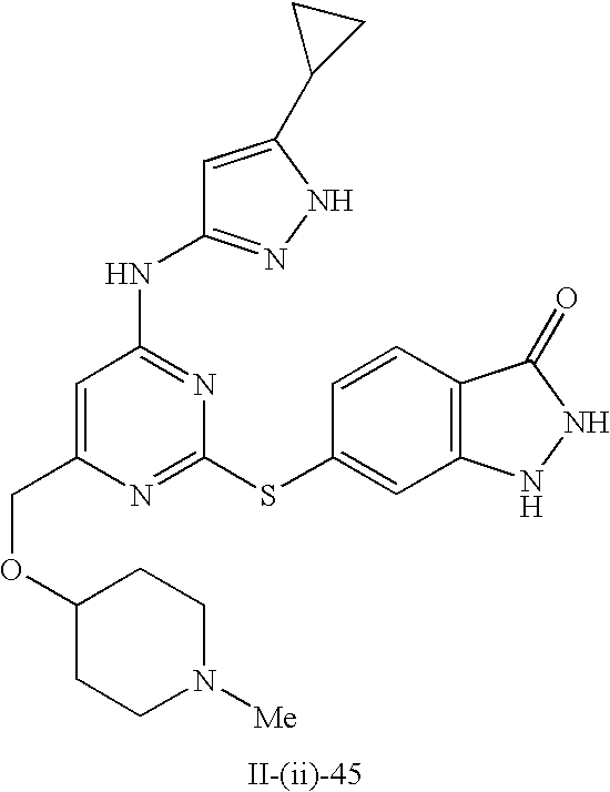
C1=C(COC2CCN([Me])CC2)N=C(SC2=CC3=C(C=C2)C(=O)NN3)N=C1NC1=NNC(C2CC2)=C1
